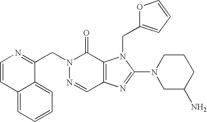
C12=CC=CC=C1C(CN1N=CC3=C(C1=O)N(CC1=CC=CO1)C(N1CC(N)CCC1)=N3)=NC=C2
